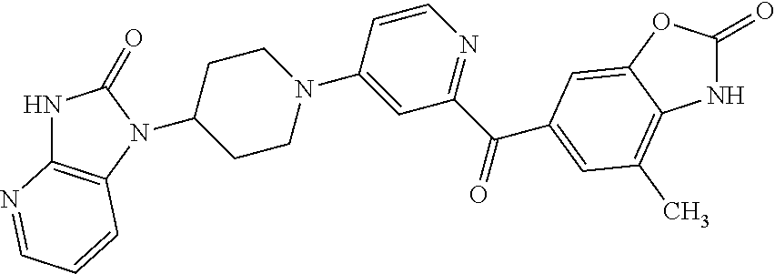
N1C2=C(N(C3CCN(C4=CC(C(=O)C5=CC(C)=C6NC(=O)OC6=C5)=NC=C4)CC3)C1=O)C=CC=N2
